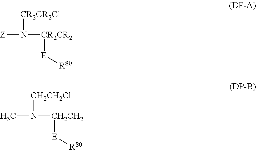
[Z]N([CR2CR2Cl])[CR2CR2][E][R80].CN([CH2CH2Cl])[CH2CH2][E][R80]
